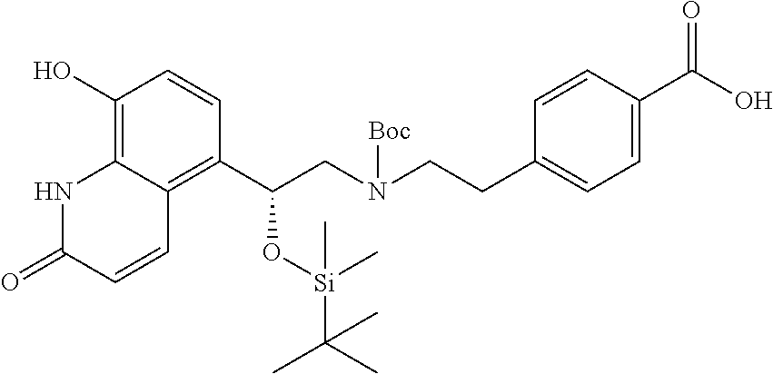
C1(O)=C2C(=C(C(CN(CCC3=CC=C(C(O)=O)C=C3)[Boc])O[Si](C(C)(C)C)(C)C)C=C1)C=CC(=O)N2
